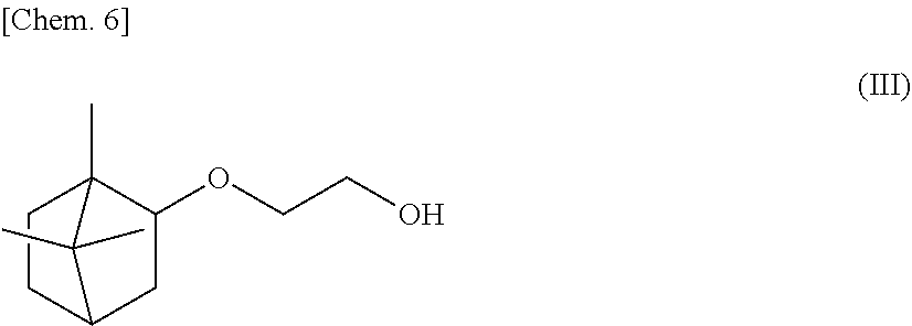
C1CC2CC(OCCO)C1(C)C2(C)C
